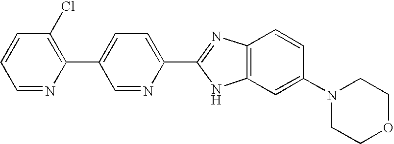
C1=NC(C2=CC=C(C3=NC4=C(N3)C=C(N3CCOCC3)C=C4)N=C2)=C(Cl)C=C1
